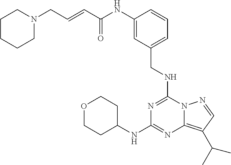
C(C(NC1=CC(CNC2=NC(NC3CCOCC3)=NC3=C(C(C)C)C=NN23)=CC=C1)=O)=CCN1CCCCC1
